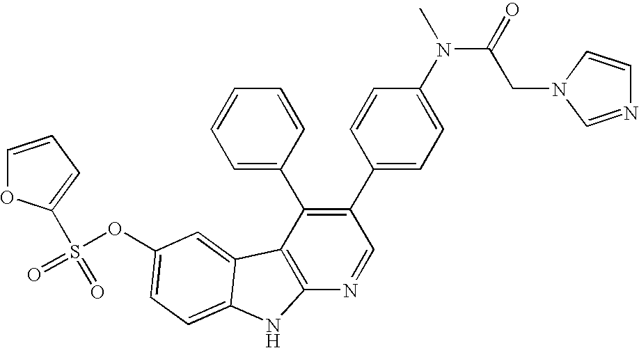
O(C1=CC=C2C(=C1)C1=C(N=CC(C3=CC=C(N(C(CN4C=NC=C4)=O)C)C=C3)=C1C1=CC=CC=C1)N2)S(=O)(=O)C1=CC=CO1
